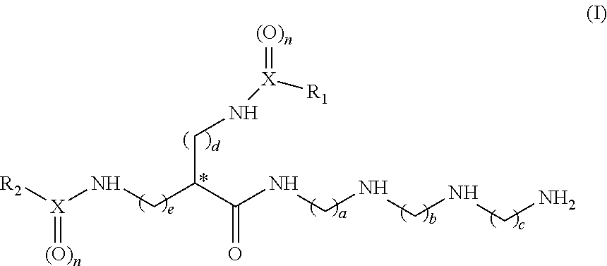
C(N)NCNCNC(C(CN[X]([R2])=[(O)n])CN[X]([R1])=[(O)n])=O
